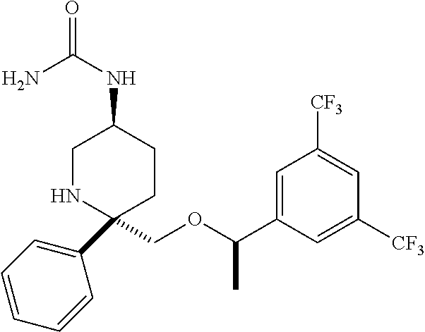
C1(C2=CC=CC=C2)(COC(C2=CC([CF3])=CC([CF3])=C2)C)CCC(NC(N)=O)CN1
